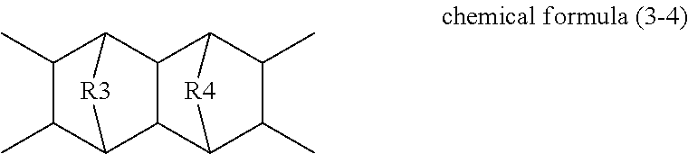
C1(C)C(C)C2C3C(C1[R3]2)C1C(C)C(C)C3[R4]1
